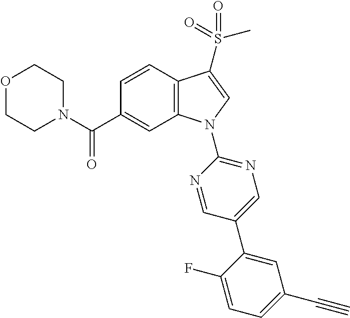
N1(C(C2=CC3=C(C=C2)C(S(C)(=O)=O)=CN3C2=NC=C(C3=CC(C#C)=CC=C3F)C=N2)=O)CCOCC1
